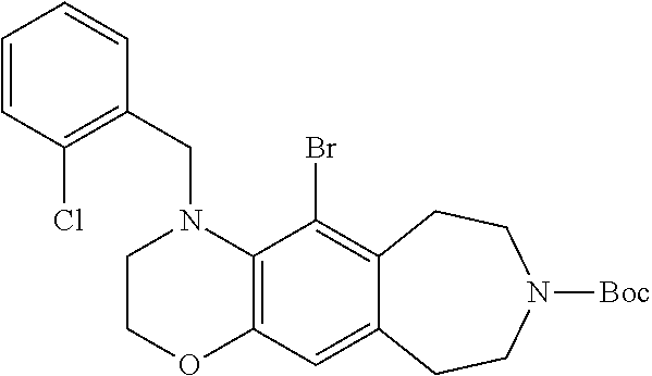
C1COC2=C(N1CC1=C(Cl)C=CC=C1)C(Br)=C1C(=C2)CCN([Boc])CC1
